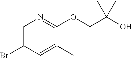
C1=C(Br)C=C(C)C(OCC(O)(C)C)=N1
